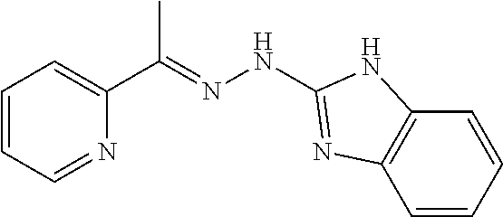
C1=CC=NC(C(=NNC2=NC3=C(C=CC=C3)N2)C)=C1
